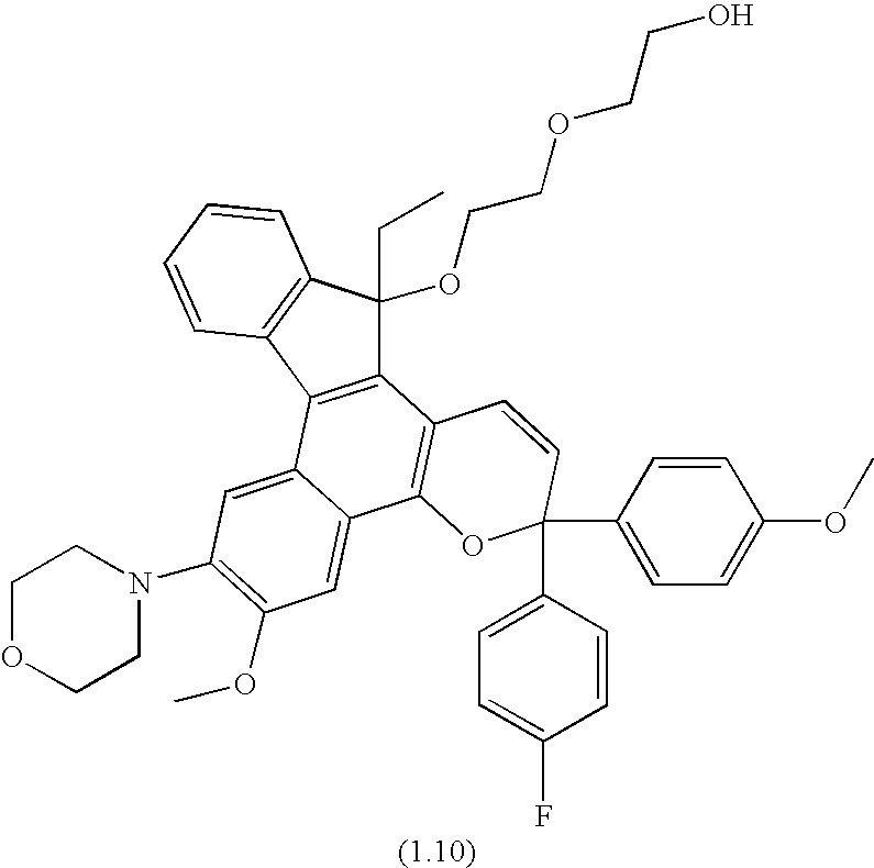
C12=C(C3=C(C1(CC)OCCOCCO)C=CC=C3)C1=CC(N3CCOCC3)=C(OC)C=C1C1=C2C=CC(C2=CC=C(OC)C=C2)(C2=CC=C(F)C=C2)O1
